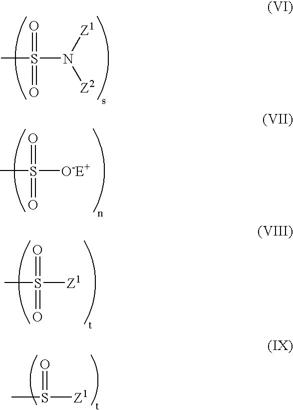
CS(=O)(=O)N([Z1])[Z2].CS(=O)(=O)[O-E+].CS(=O)(=O)[Z1].CS(=O)[Z1]
